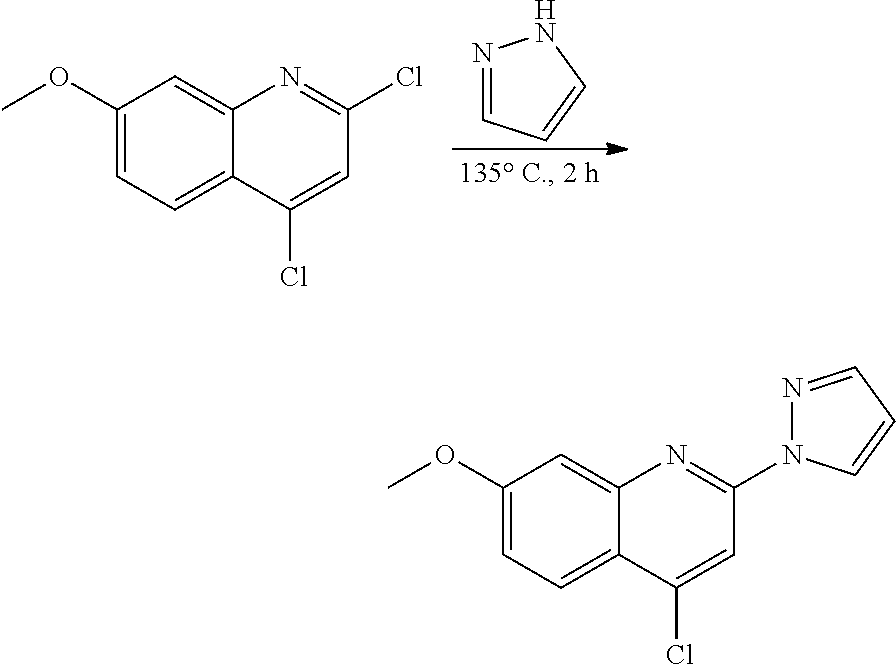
N1=CC=CN1.C1(OC)=CC=C2C(=C1)N=C(Cl)C=C2Cl.C1(OC)=CC=C2C(=C1)N=C(N1N=CC=C1)C=C2Cl
